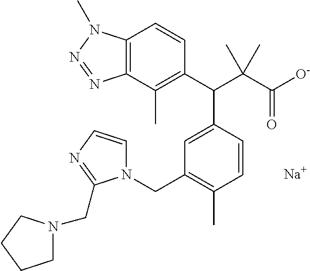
[Na].C1(C(C(C([O-])=O)(C)C)C2=CC(CN3C=CN=C3CN3CCCC3)=C(C)C=C2)=C(C)C2=C(C=C1)N(C)N=N2
